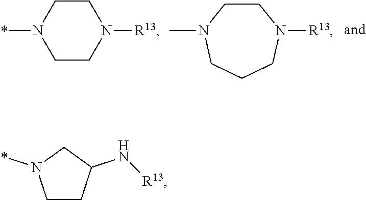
C1N(*)CCN([R13])C1.C1CN(C)CCCN1[R13].C1CC(N[R13])CN1*
